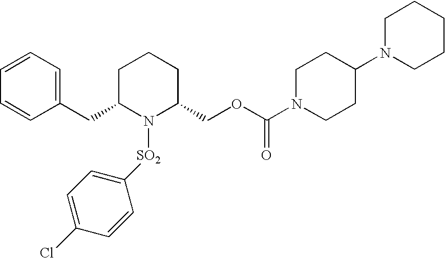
C1C(CC2=CC=CC=C2)N([SO2]C2=CC=C(Cl)C=C2)C(COC(N2CCC(N3CCCCC3)CC2)=O)CC1
